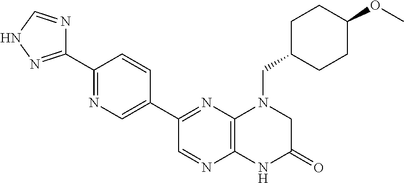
C1(C2=NC3=C(N=C2)NC(=O)CN3CC2CCC(OC)CC2)=CN=C(C2=NNC=N2)C=C1
